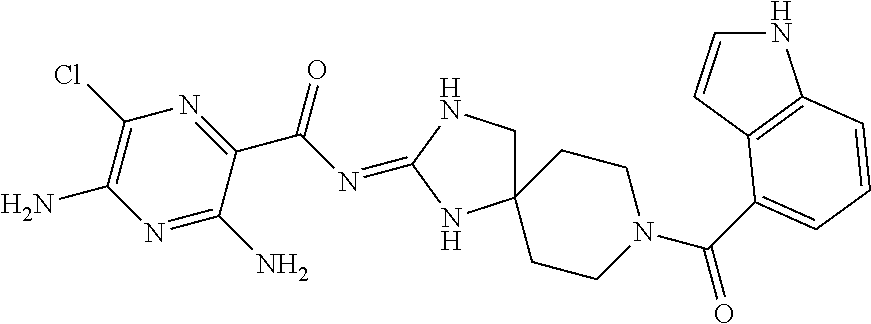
C12(CNC(=NC(C3=NC(Cl)=C(N)N=C3N)=O)N1)CCN(C(=O)C1=CC=CC3=C1C=CN3)CC2
